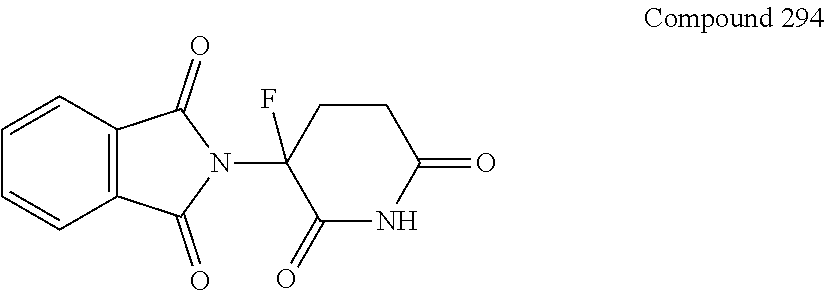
C1=CC=CC2=C1C(=O)N(C1(F)C(=O)NC(=O)CC1)C2=O
